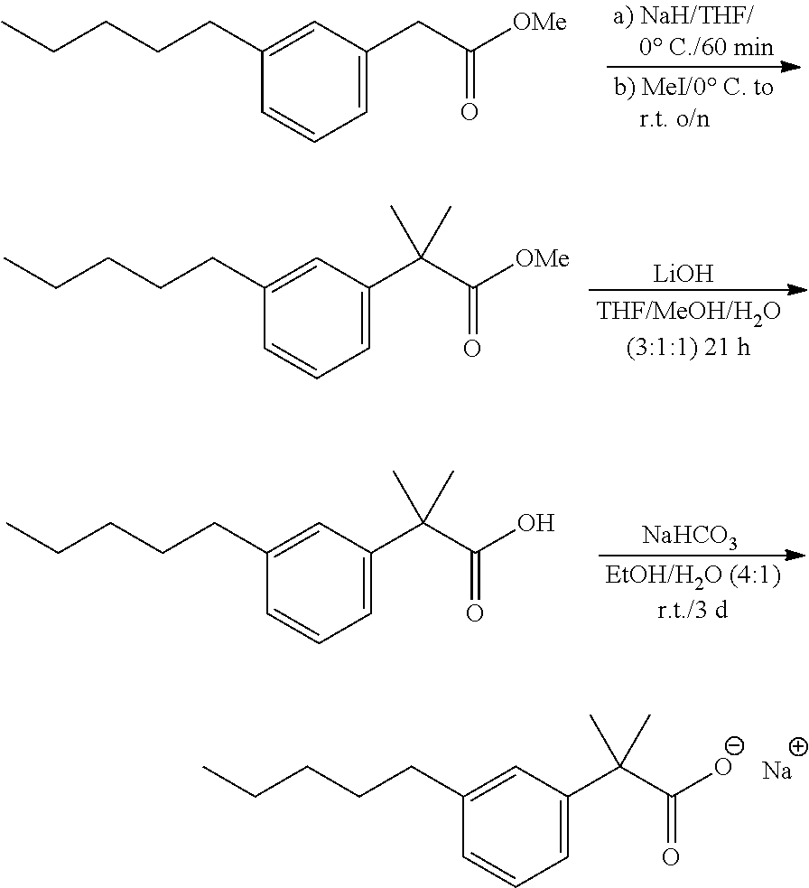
C1=CC=C(C(C(=O)[OMe])(C)C)C=C1CCCCC.[LiOH].C1=CC=C(C(C(O)=O)(C)C)C=C1CCCCC.[NaHCO3].C1=CC=C(CC(=O)[OMe])C=C1CCCCC.C1=CC=C(C(C(=O)[O-])(C)C)C=C1CCCCC.[Na]
